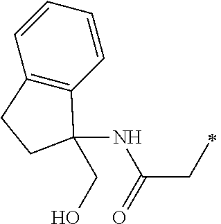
C12=C(C=CC=C1)C(NC(CC)=O)(CO)CC2
